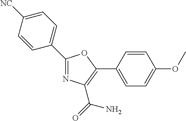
N1=C(C2=CC=C([NC])C=C2)OC(C2=CC=C(OC)C=C2)=C1C(=O)N
